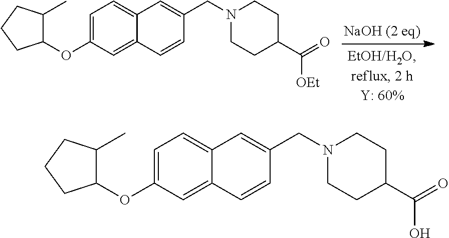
C1=C(OC2C(C)CCC2)C=C2C(=C1)C=C(CN1CCC(C(=O)[OEt])CC1)C=C2.C1=C(OC2C(C)CCC2)C=C2C(=C1)C=C(CN1CCC(C(=O)O)CC1)C=C2
